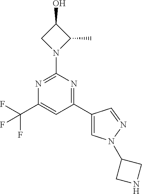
N1=C(N2C(C)C(O)C2)N=C(C2=CN(C3CNC3)N=C2)C=C1C(F)(F)F
